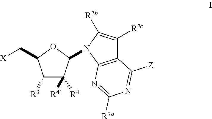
C1([R3])C([R41])([R4])C(N2C([R7b])=C([R7c])C3=C2N=C([R7a])N=C3[Z])OC1C[X]
